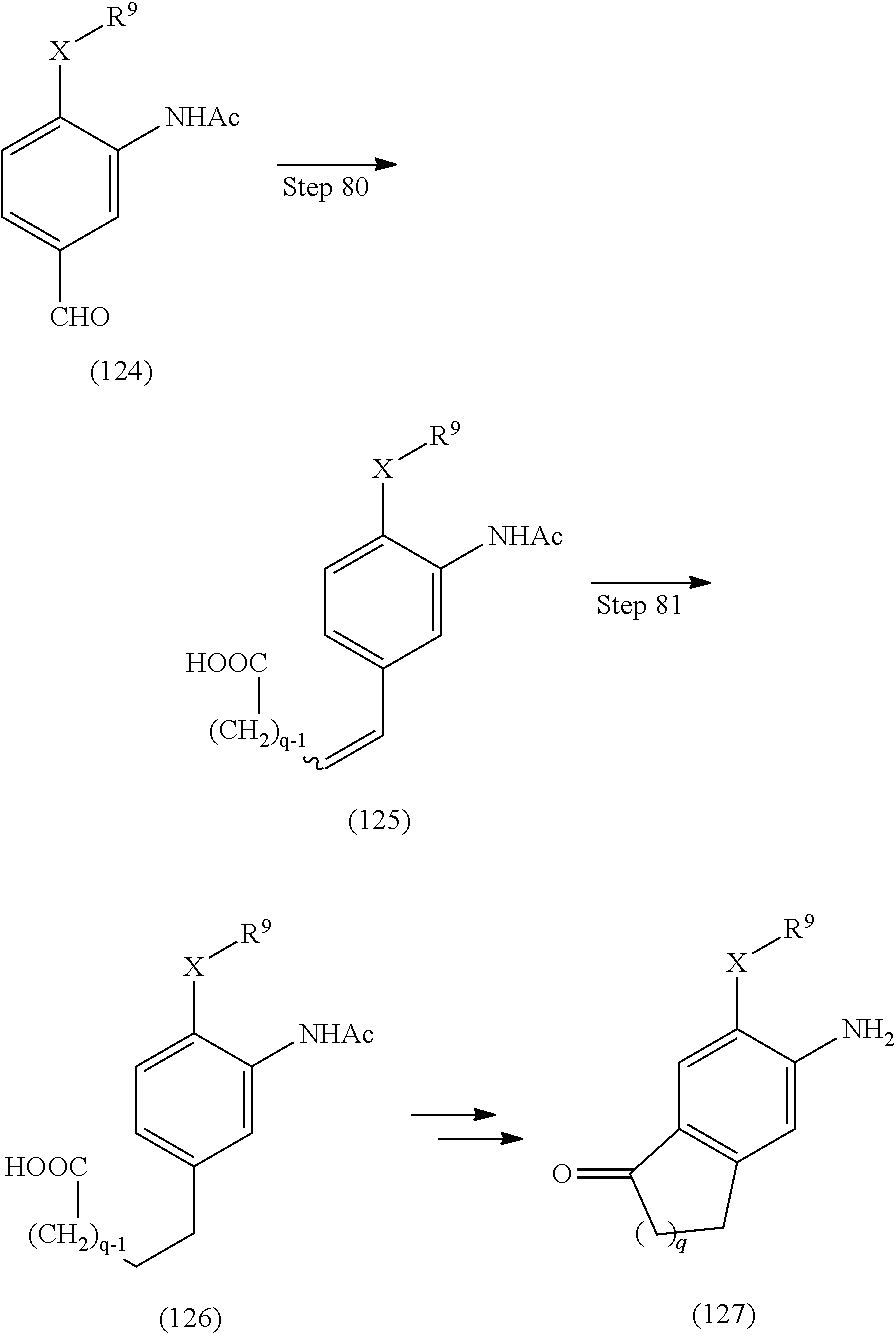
C1=C([CHO])C=C([NHAc])C([X][R9])=C1.C1=C(C=C[(CH2)q-1][HOOC])C=C([NHAc])C([X][R9])=C1.C12=C(C=C(N)C([X][R9])=C1)CCC2=O.C1=C(CC[(CH2)q-1][HOOC])C=C([NHAc])C([X][R9])=C1
